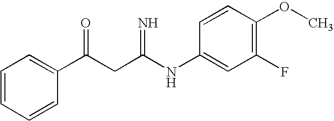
C1=CC=CC(C(CC(NC2=CC(F)=C(OC)C=C2)=N)=O)=C1
